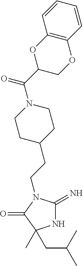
N1C(=N)N(CCC2CCN(C(C3COC4=C(O3)C=CC=C4)=O)CC2)C(=O)C1(C)CC(C)C
